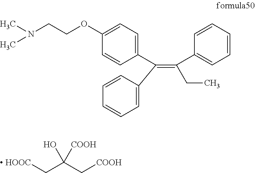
C1(C(=C(C2=CC=CC=C2)CC)C2=CC=CC=C2)=CC=C(OCCN(C)C)C=C1.[ HOOC]CC(C[COOH])(O)[COOH]
